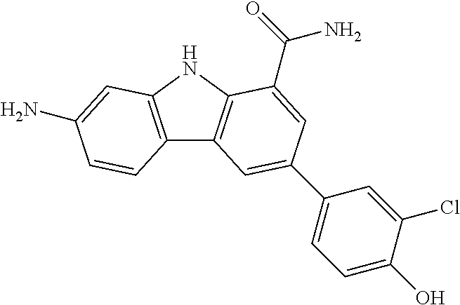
C12=C(NC3=C1C=C(C1=CC=C(O)C(Cl)=C1)C=C3C(=O)N)C=C(N)C=C2
